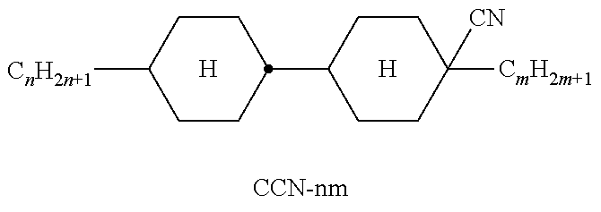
[H].C1CC(C2CCC([CmH2m+1])([CN])CC2)CCC1[CnH2n+1].[H]
